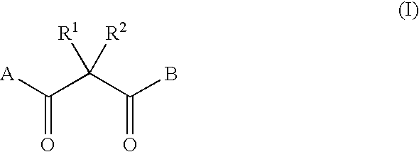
C([A])(C(C(B)=O)([R2])[R1])=O
